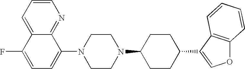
C1=C2C(=NC=C1)C(N1CCN(C3CCC(C4=COC5=C4C=CC=C5)CC3)CC1)=CC=C2F
